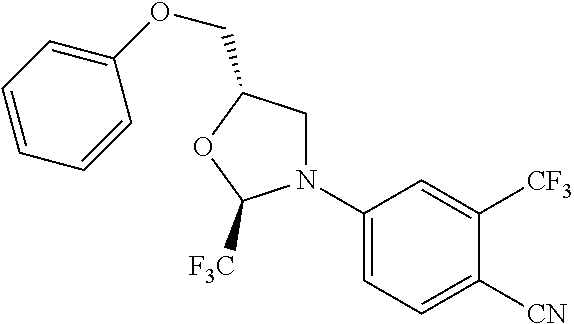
N1(C2=CC=C([CN])C([CF3])=C2)CC(COC2=CC=CC=C2)OC1[F3C]
